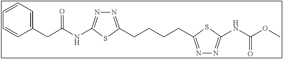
N1=C(CCCCC2=NN=C(NC(OC)=O)S2)SC(NC(CC2=CC=CC=C2)=O)=N1
